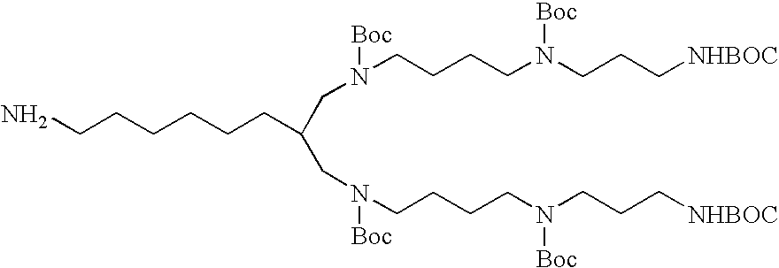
NCCCCCCC(CN([Boc])CCCCN(CCC[NHBOC])[Boc])CN([Boc])CCCCN(CCC[NHBOC])[Boc]
